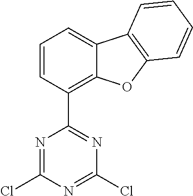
N1=C(Cl)N=C(Cl)N=C1C1=C2C(=CC=C1)C1=C(O2)C=CC=C1
